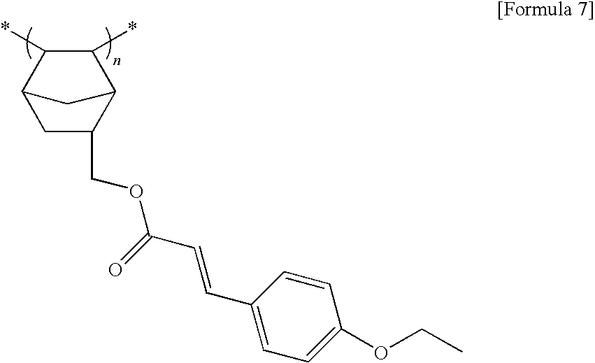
C12C(*)C(*)C(C1)CC2COC(C=CC1=CC=C(OCC)C=C1)=O
